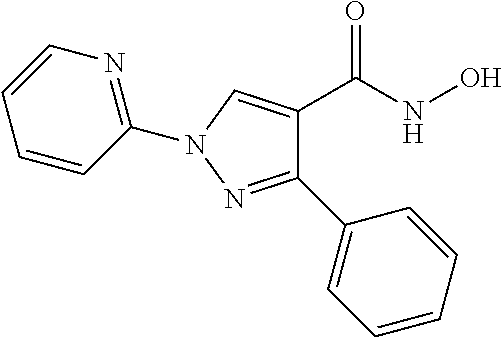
C1=CC(N2C=C(C(NO)=O)C(C3=CC=CC=C3)=N2)=NC=C1
